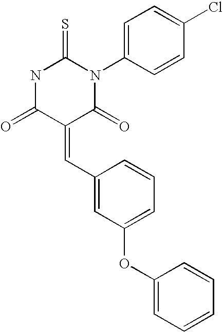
N1C(=O)C(=CC2=CC(OC3=CC=CC=C3)=CC=C2)C(=O)N(C2=CC=C(Cl)C=C2)C1=S
